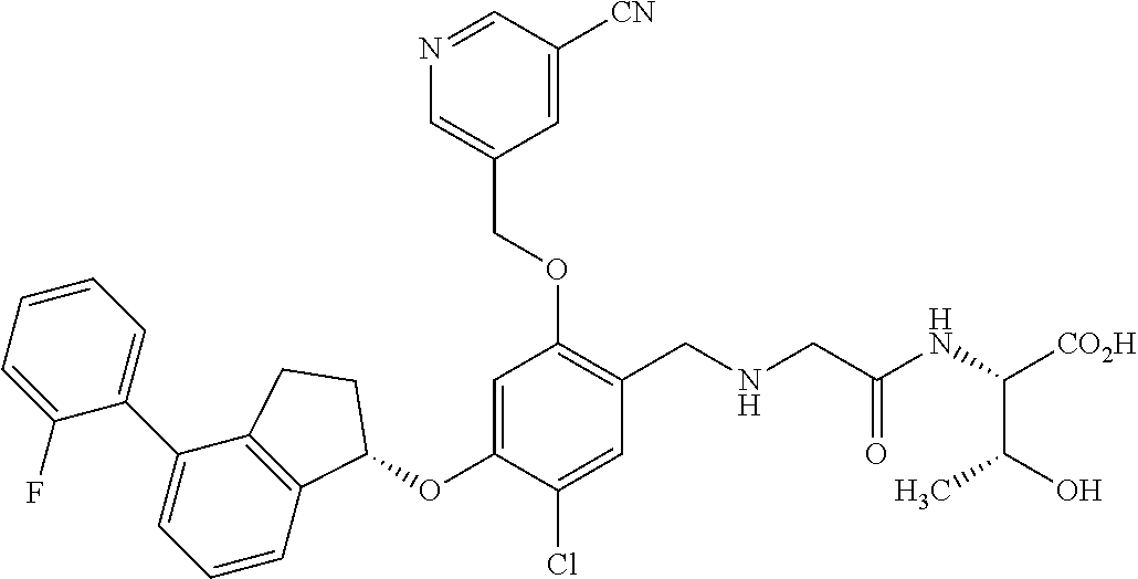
C1(F)=CC=CC=C1C1=CC=CC2=C1CCC2OC1=CC(OCC2=CN=CC([CN])=C2)=C(CNCC(=O)NC(C(C)O)[CO2H])C=C1Cl
